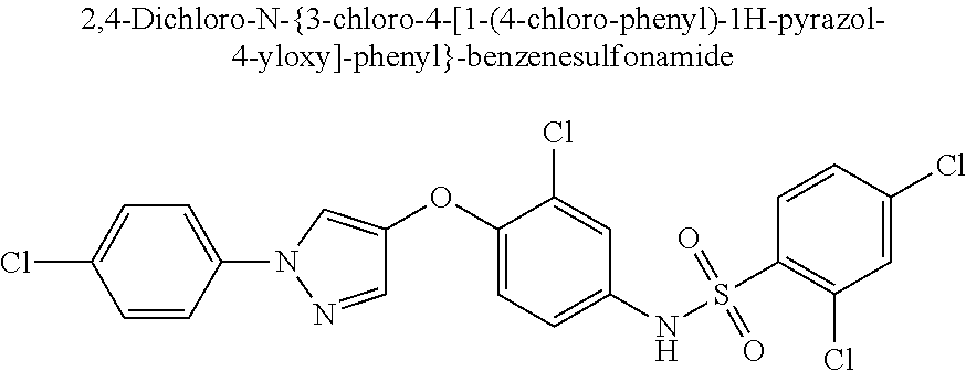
C1=NN(C2=CC=C(Cl)C=C2)C=C1OC1=CC=C(NS(C2=C(Cl)C=C(Cl)C=C2)(=O)=O)C=C1Cl
